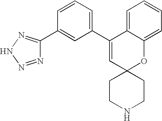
C1=CC=C(C2=CC3(OC4=CC=CC=C24)CCNCC3)C=C1C1=NNN=N1
